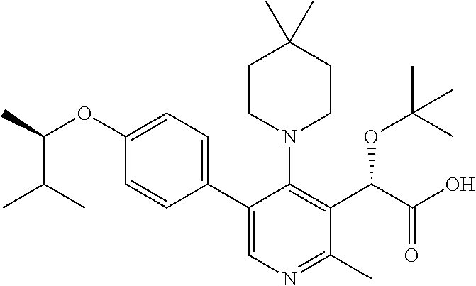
CC(OC1=CC=C(C2=CN=C(C)C(C(C(O)=O)OC(C)(C)C)=C2N2CCC(C)(C)CC2)C=C1)C(C)C
